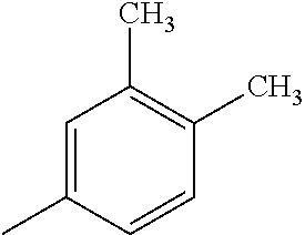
C1=C(C)C=CC(C)=C1C
